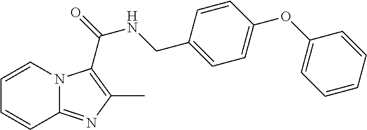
N12C(=NC(C)=C1C(=O)NCC1=CC=C(OC3=CC=CC=C3)C=C1)C=CC=C2
